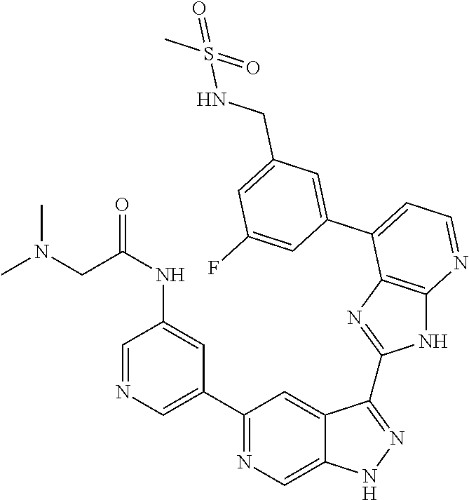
C1(C2=NC=C3C(=C2)C(C2=NC4=C(N2)N=CC=C4C2=CC(CNS(C)(=O)=O)=CC(F)=C2)=NN3)=CN=CC(NC(CN(C)C)=O)=C1
